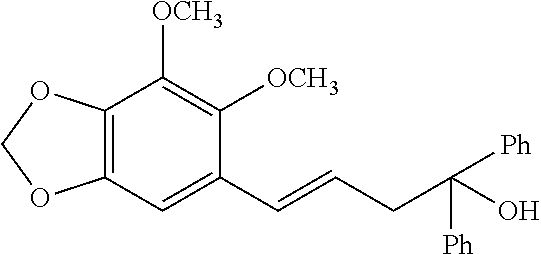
C12=C(OCO1)C([OCH3])=C([OCH3])C(C=CCC(O)([Ph])[Ph])=C2
